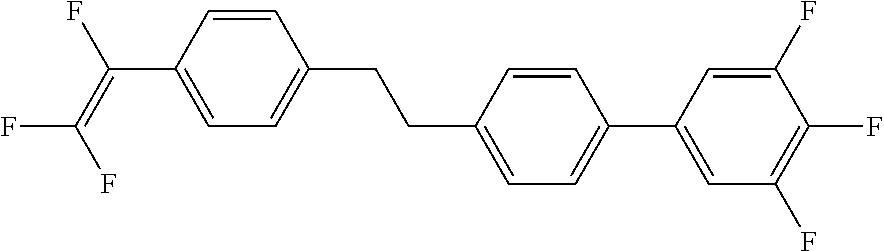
C1=CC(C(=C(F)F)F)=CC=C1CCC1=CC=C(C2=CC(F)=C(F)C(F)=C2)C=C1
